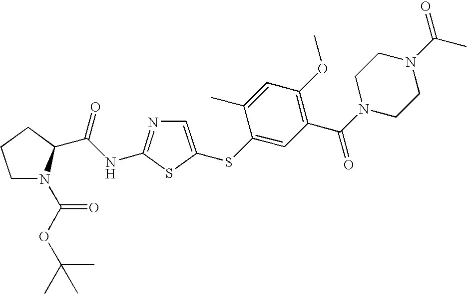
C1=C(SC2=CC(C(N3CCN(C(C)=O)CC3)=O)=C(OC)C=C2C)SC(NC(=O)C2N(C(OC(C)(C)C)=O)CCC2)=N1
